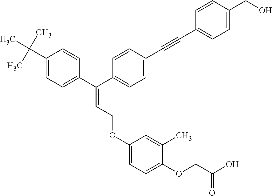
C1(C(C)(C)C)=CC=C(C(C2=CC=C(C#CC3=CC=C(CO)C=C3)C=C2)=CCOC2=CC=C(OCC(O)=O)C(C)=C2)C=C1
